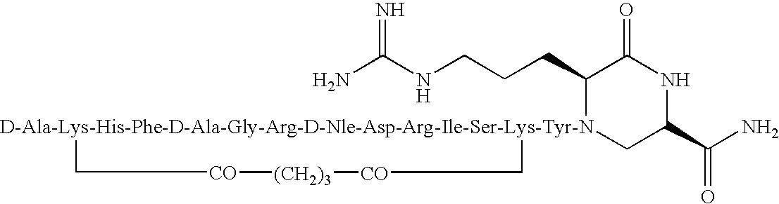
NC(NCCCC1[D-Ala-Lys-His-Phe-D-Ala-Gly-Arg-D-Nle-Asp-Arg-Ile-Ser-Lys-Tyr-N]2(CC(C(N)=O)NC1=O)C[CO][(CH2)3][CO]C2)=N
